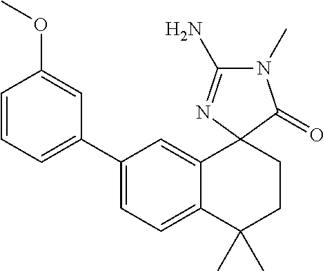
C1(C2=CC=CC(OC)=C2)=CC=C2C(=C1)C1(CCC2(C)C)N=C(N)N(C)C1=O
